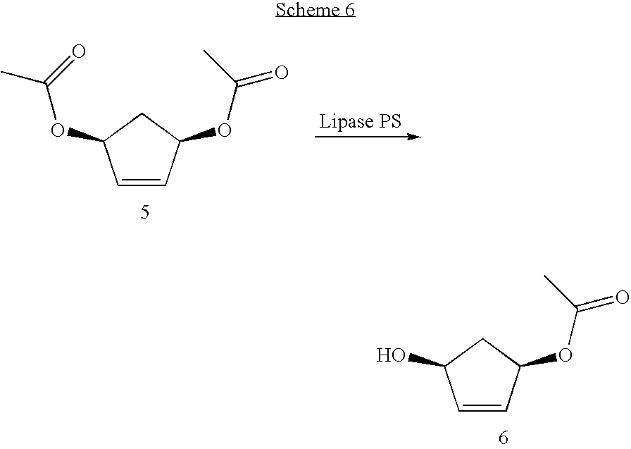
C1=CC(OC(C)=O)CC1OC(=O)C.C1=CC(OC(C)=O)CC1O
